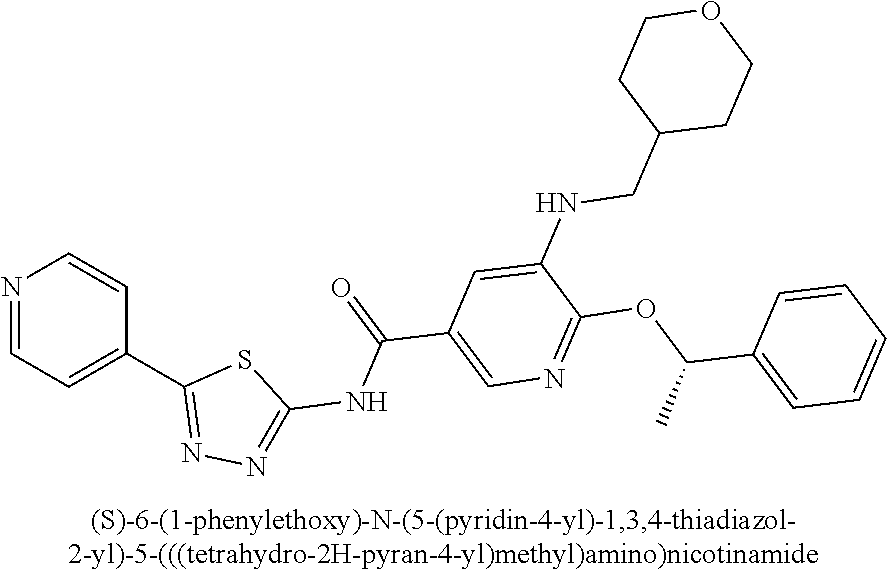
N1=CC=C(C2=NN=C(NC(=O)C3=CN=C(OC(C4=CC=CC=C4)C)C(NCC4CCOCC4)=C3)S2)C=C1
